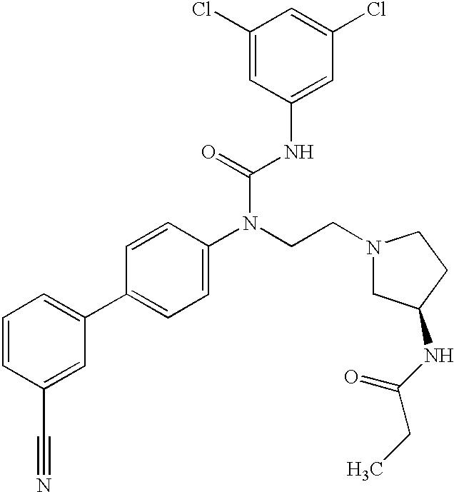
C1=CC(C#N)=CC(C2=CC=C(N(CCN3CCC(NC(CC)=O)C3)C(=O)NC3=CC(Cl)=CC(Cl)=C3)C=C2)=C1
